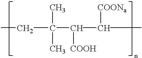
CCC(C)(C)C(C([COONa])C)[COOH]
